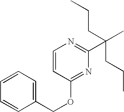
C1=CC(OCC2=CC=CC=C2)=NC(C(C)(CCC)CCC)=N1
